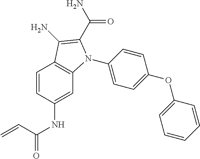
C1(N2C3=C(C=CC(NC(C=C)=O)=C3)C(N)=C2C(N)=O)=CC=C(OC2=CC=CC=C2)C=C1
